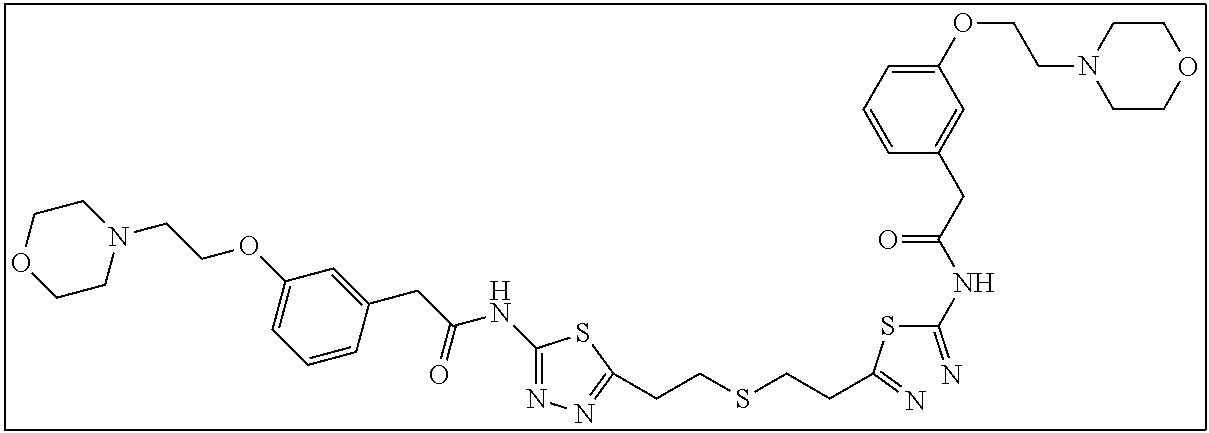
C1(NC(CC2=CC(OCCN3CCOCC3)=CC=C2)=O)=NN=C(CCSCCC(SC(=N)NC(CC2=CC(OCCN3CCOCC3)=CC=C2)=O)=N)S1
